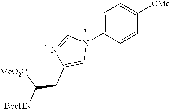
C1=C(N2C=NC(CC([MeO2C])[BocHN])=C2)C=CC([OMe])=C1
